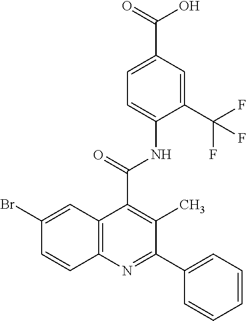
C1=C(C(=O)O)C=C(C(F)(F)F)C(NC(C2=C(C)C(C3=CC=CC=C3)=NC3=C2C=C(Br)C=C3)=O)=C1
